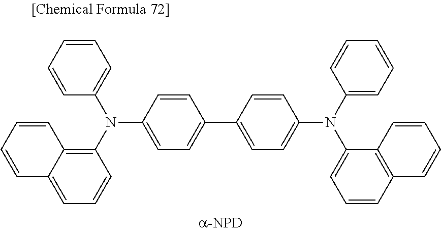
C12=C(N(C3=CC=CC=C3)C3=CC=C(C4=CC=C(N(C5=CC=CC=C5)C5=CC=CC6=C5C=CC=C6)C=C4)C=C3)C=CC=C1C=CC=C2
